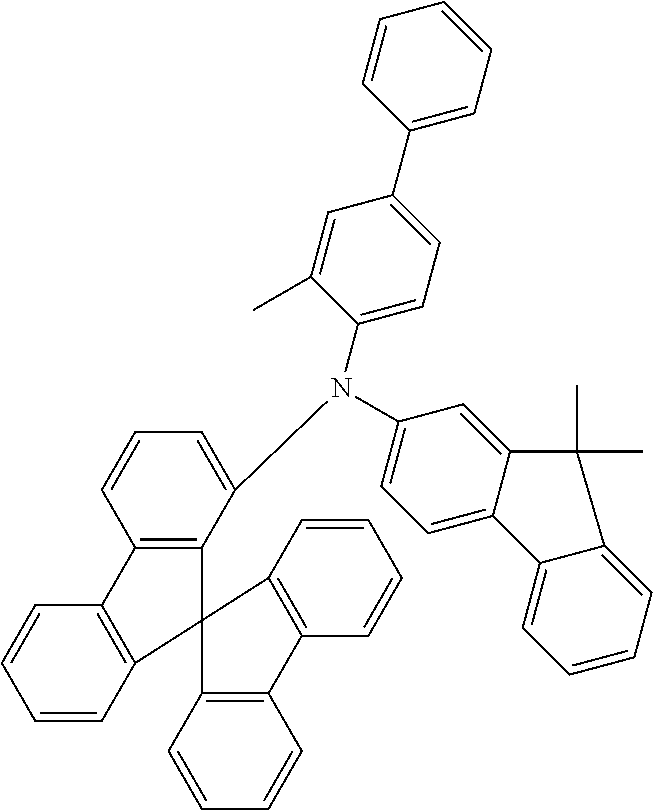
C1=CC2=C(C=C1)C1=C(C=CC=C1)C21C2=C(C=CC=C2N(C2=CC=C(C3=CC=CC=C3)C=C2C)C2=CC=C3C(=C2)C(C)(C)C2=CC=CC=C32)C2=C1C=CC=C2
